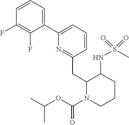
C1=CC=C(C2=CC=CC(CC3N(C(OC(C)C)=O)CCCC3NS(C)(=O)=O)=N2)C(F)=C1F
